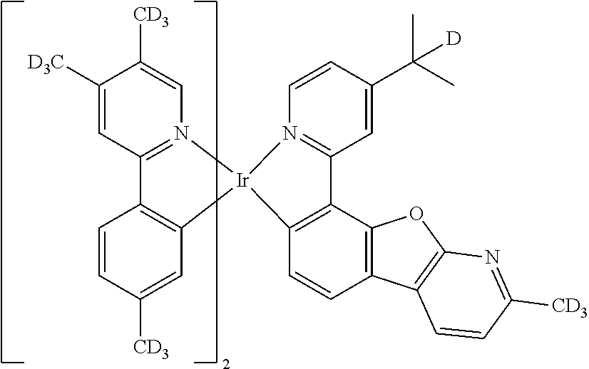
C1([CD3])=CC2=N(C=C1[CD3])[Ir]1(C3=C2C=CC([CD3])=C3)C2=C(C3=C(C=C2)C2=C(O3)N=C([CD3])C=C2)C2=N1C=CC(C(C)(C)[D])=C2
